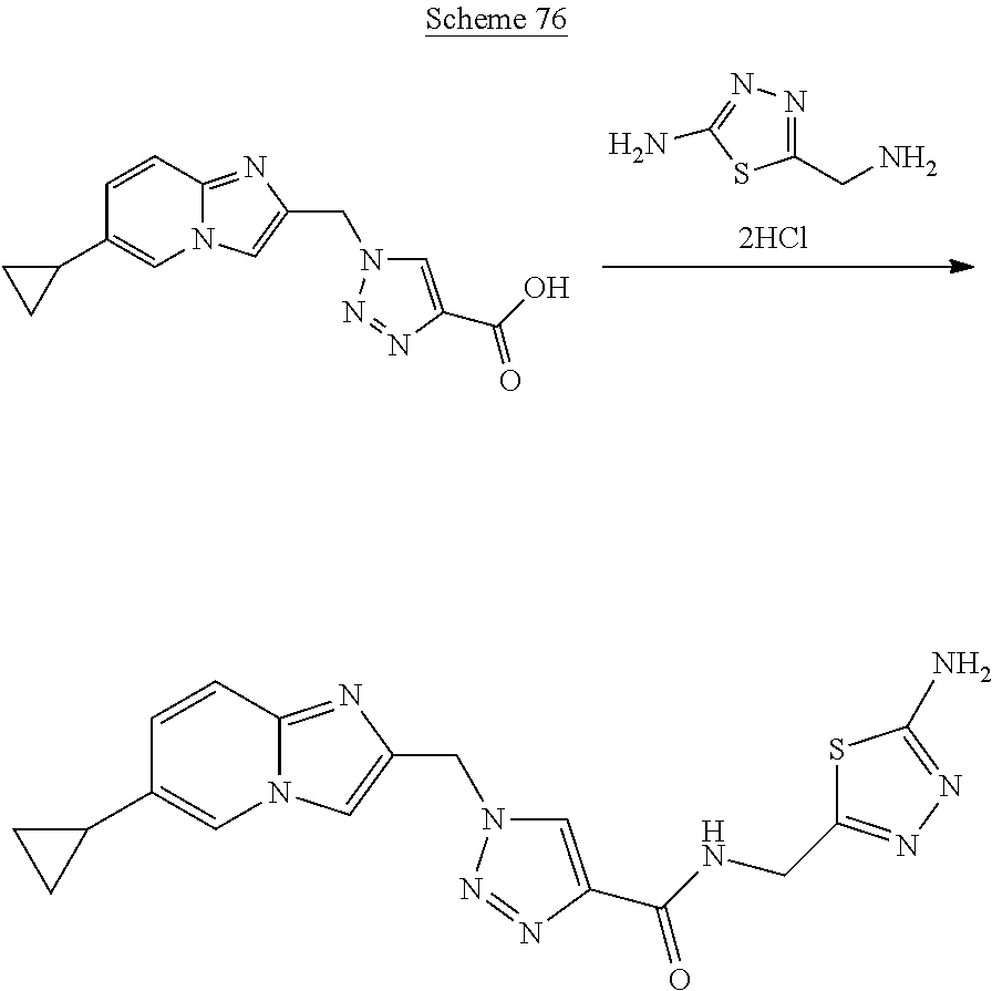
C1(CN)=NN=C(N)S1.N12C(=NC(CN3C=C(C(O)=O)N=N3)=C1)C=CC(C1CC1)=C2.N12C(=NC(CN3C=C(C(NCC4=NN=C(N)S4)=O)N=N3)=C1)C=CC(C1CC1)=C2
